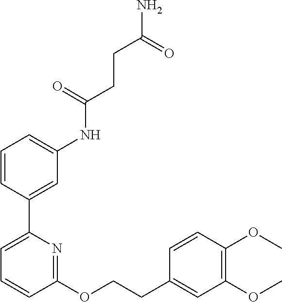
C1=CC(C2=CC=CC(OCCC3=CC(OC)=C(OC)C=C3)=N2)=CC(NC(CCC(N)=O)=O)=C1
